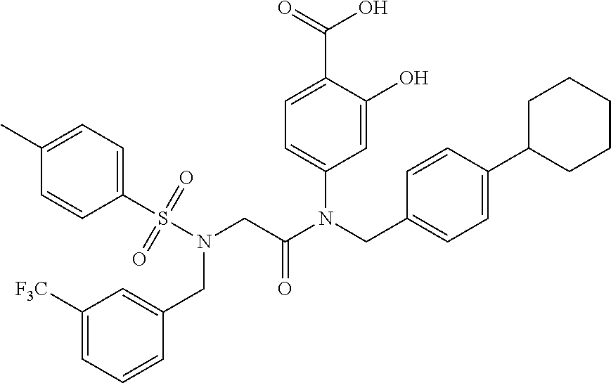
C1=C(O)C(C(=O)O)=CC=C1N(CC1=CC=C(C2CCCCC2)C=C1)C(CN(S(C1=CC=C(C)C=C1)(=O)=O)CC1=CC([F3C])=CC=C1)=O
